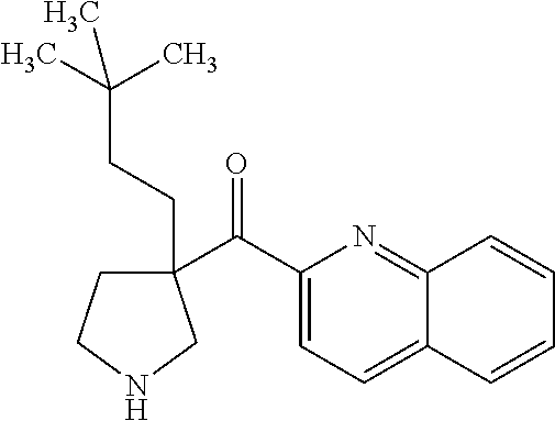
C1(C(C2=CC=C3C(=N2)C=CC=C3)=O)(CCC(C)(C)C)CCNC1
